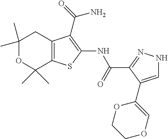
C1(C)(C)OC(C)(C)C2=C(C1)C(C(N)=O)=C(NC(=O)C1=NNC=C1C1=COCCO1)S2
